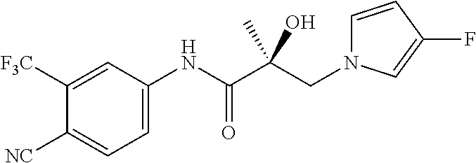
C(C(C(NC1=CC=C([NC])C([F3C])=C1)=O)(O)C)N1C=CC(F)=C1
